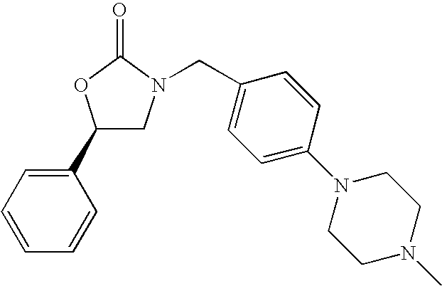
C1(C2=CC=CC=C2)CN(CC2=CC=C(N3CCN(C)CC3)C=C2)C(=O)O1
